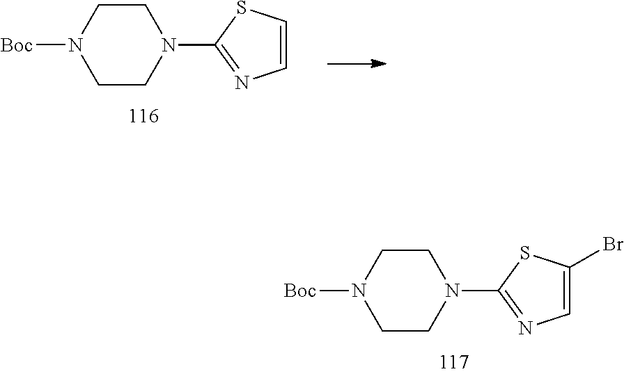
C1CN(C2=NC=C(Br)S2)CCN1[Boc].C1CN(C2=NC=CS2)CCN1[Boc]
